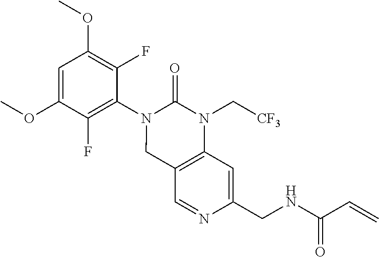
C1=C(OC)C(F)=C(N2CC3=C(N(C[CF3])C2=O)C=C(CNC(C=C)=O)N=C3)C(F)=C1OC
